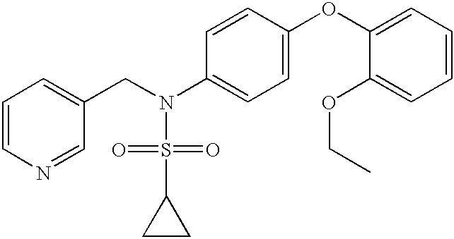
C1=CN=CC(CN(S(=O)(=O)C2CC2)C2=CC=C(OC3=CC=CC=C3OCC)C=C2)=C1
